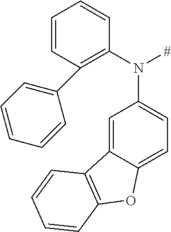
C1=CC(C2=CC=CC=C2)=C(N([#])C2=CC=C3C(=C2)C2=C(O3)C=CC=C2)C=C1
